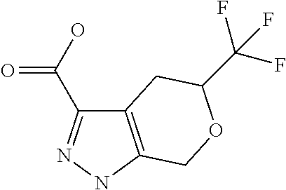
C12=C(NN=C1C(O)=O)COC(C(F)(F)F)C2
